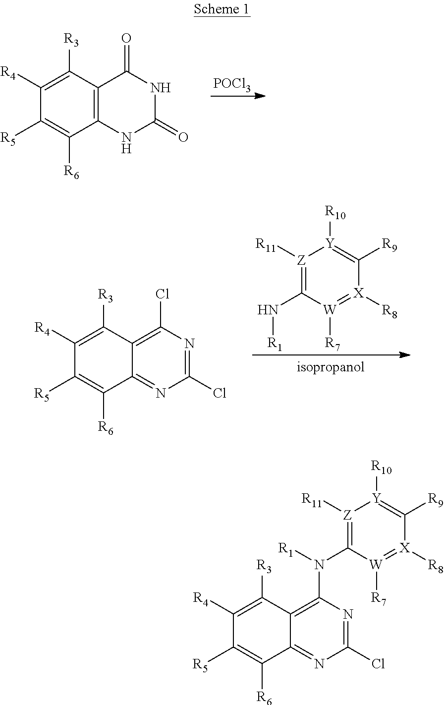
C12=C(C([R3])=C([R4])C([R5])=C1[R6])C(=O)NC(=O)N2.[POCl3].C12=NC(Cl)=NC(Cl)=C1C([R3])=C([R4])C([R5])=C2[R6].[Z]1([R11])=C(N[R1])[W]([R7])=[X]([R8])C([R9])=[Y]1[R10].C12=NC(Cl)=NC(N([R1])C3=[Z]([R11])[Y]([R10])=C([R9])[X]([R8])=[W]3[R7])=C1C([R3])=C([R4])C([R5])=C2[R6]
